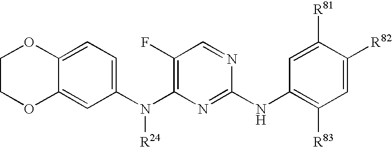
C1COC2=CC(N(C3=C(F)C=NC(NC4=C([R83])C=C([R82])C([R81])=C4)=N3)[R24])=CC=C2O1
